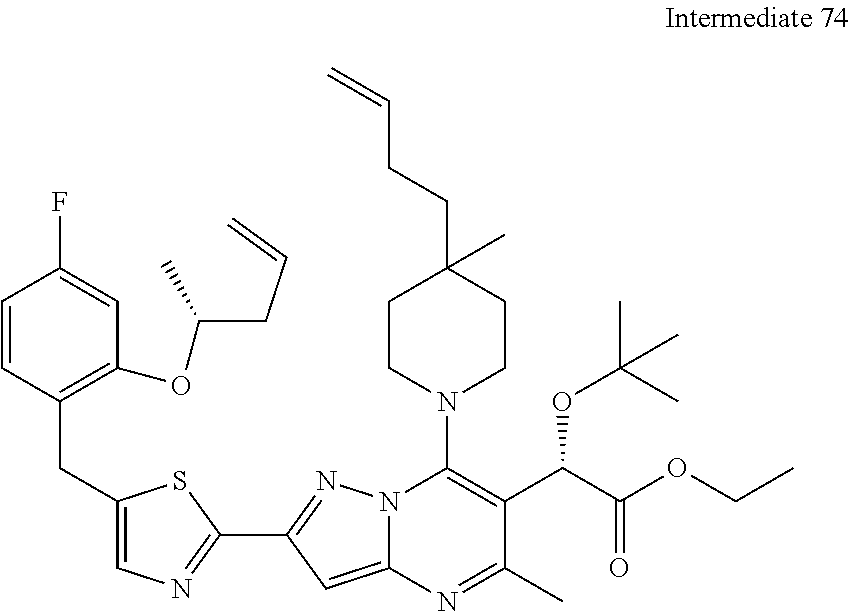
C1=CC(CC2=CN=C(C3=NN4C(=C3)N=C(C)C(C(C(OCC)=O)OC(C)(C)C)=C4N3CCC(C)(CCC=C)CC3)S2)=C(OC(CC=C)C)C=C1F
